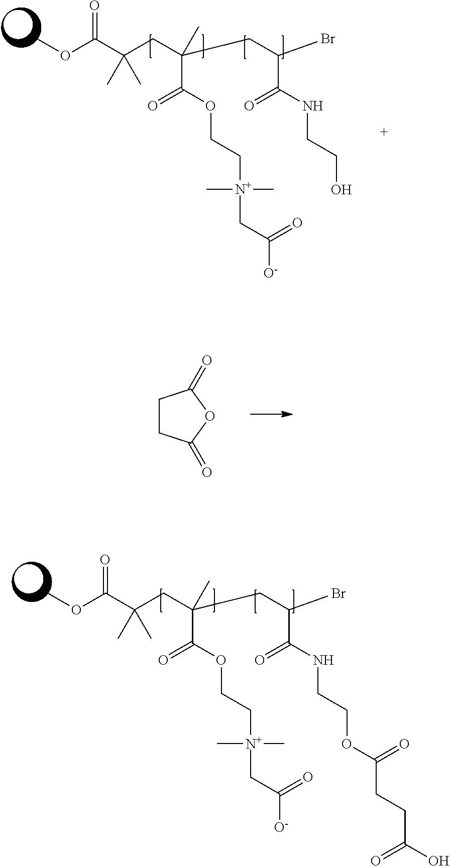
COC(C(CC(CC(Br)C(NCCOC(CCC(O)=O)=O)=O)(C(=O)OCC[N+](CC([O-])=O)(C)C)C)(C)C)=O.COC(C(CC(CC(Br)C(NCCO)=O)(C(=O)OCC[N+](CC([O-])=O)(C)C)C)(C)C)=O.C1CC(=O)OC1=O
